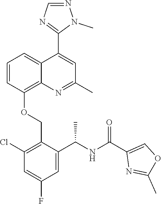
C1=CC(OCC2=C(Cl)C=C(F)C=C2C(NC(C2=COC(C)=N2)=O)C)=C2C(=C1)C(C1=NC=NN1C)=CC(C)=N2
